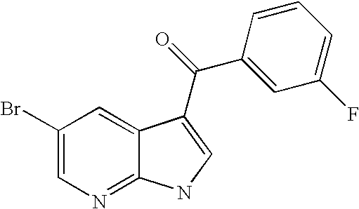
C1(Br)=CN=C2C(=C1)C(C(C1=CC(F)=CC=C1)=O)=CN2
